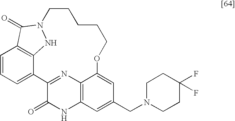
C1=CC=C2C3=C1C(=O)N(N3)CCCCCOC1=CC(CN3CCC(F)(F)CC3)=CC3=C1N=C2C(=O)N3
